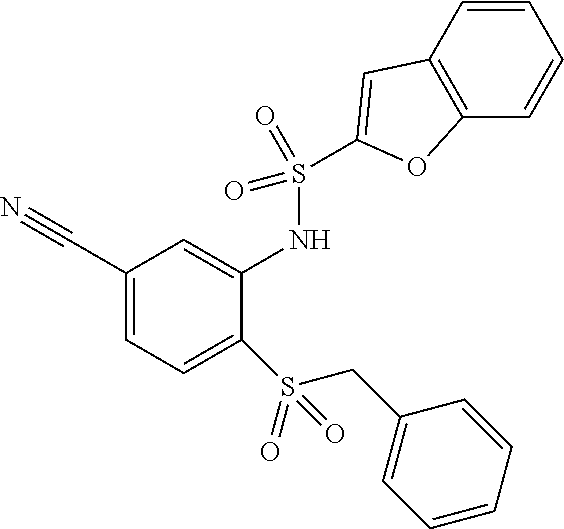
C1(C#N)=CC=C(S(CC2=CC=CC=C2)(=O)=O)C(NS(=O)(=O)C2=CC3=C(C=CC=C3)O2)=C1
